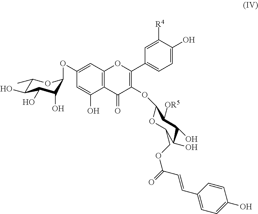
C1(C)C(O)C(O)C(O)C(OC2=CC3=C(C(O)=C2)C(=O)C(OC2OC(COC(=O)C=CC4=CC=C(O)C=C4)C(O)C(O)C2[OR5])=C(C2=CC=C(O)C([R4])=C2)O3)O1
